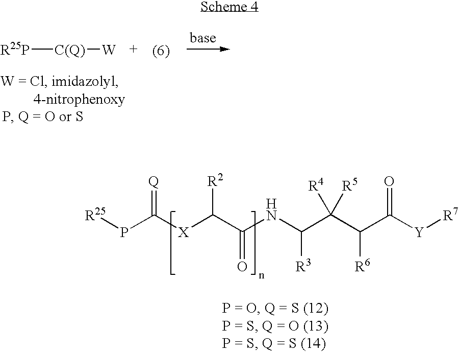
[R25P][C(Q)][W].C([X]C(C(NC(C(C(C([Y][R7])=O)[R6])([R4])[R5])[R3])=O)[R2])(P[R25])=[Q]
